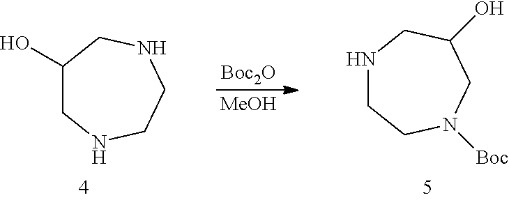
C1(O)CNCCNC1.N1CCN([Boc])CC(O)C1.[Boc2O].[MeOH]
